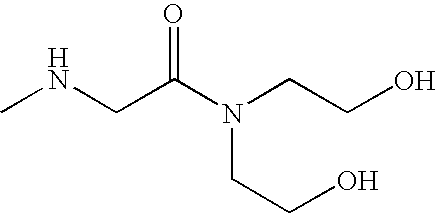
CNCC(N(CCO)CCO)=O
